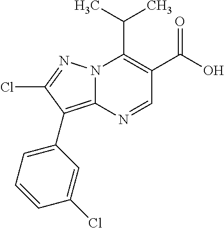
N12C(=C(C3=CC=CC(Cl)=C3)C(Cl)=N1)N=CC(C(=O)O)=C2C(C)C
